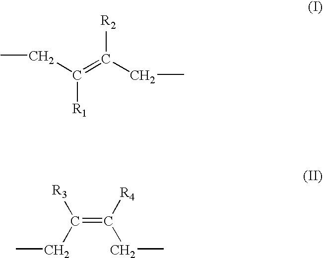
CCC(=C([R2])CC)[R1].C(=C([R4])CC)(CC)[R3]
